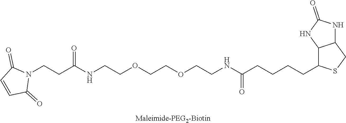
C1(CCCCC(NCCOCCOCCNC(CCN2C(=O)C=CC2=O)=O)=O)C2C(CS1)NC(=O)N2
